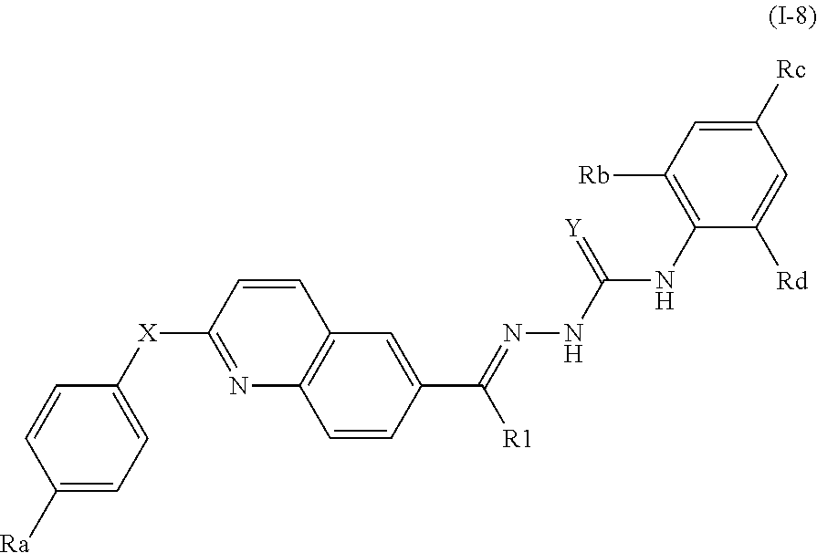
C1([Ra])=CC=C([X]C2=NC3=C(C=C2)C=C(C(=NNC(NC2=C([Rb])C=C([Rc])C=C2[Rd])=[Y])[R1])C=C3)C=C1
